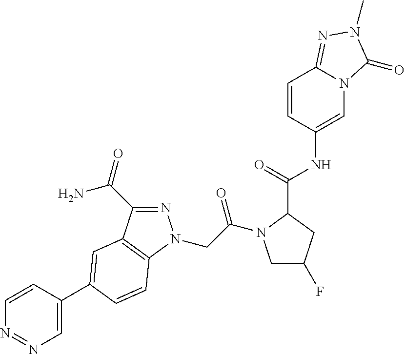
C1=CC(C2=CC3=C(N(CC(=O)N4CC(F)CC4C(NC4=CN5C(=NN(C)C5=O)C=C4)=O)N=C3C(N)=O)C=C2)=CN=N1
